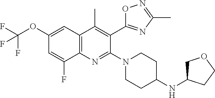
C12=C(C=C(OC(F)(F)F)C=C1F)C(C)=C(C1=NC(C)=NO1)C(N1CCC(NC3COCC3)CC1)=N2
